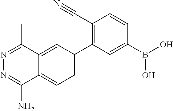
C12=CC(C3=C(C#N)C=CC(B(O)O)=C3)=CC=C1C(N)=NN=C2C
